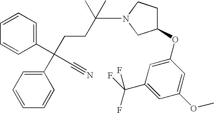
C1=CC=C(C(CCC(N2CC(OC3=CC(C(F)(F)F)=CC(OC)=C3)CC2)(C)C)(C#N)C2=CC=CC=C2)C=C1
